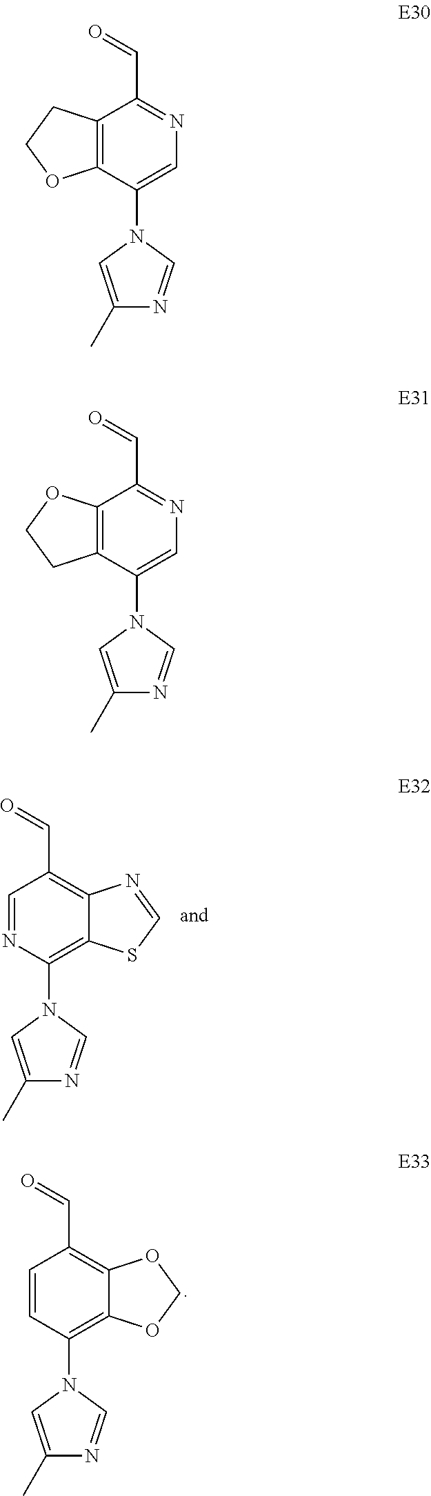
C1=NC(N2C=C(C)N=C2)=C2C(=C1C=O)N=CS2.C1=CC(N2C=C(C)N=C2)=C2C(=C1C=O)OCO2.C12=C(C(N3C=C(C)N=C3)=CN=C1C=O)OCC2.C12=C(C(N3C=C(C)N=C3)=CN=C1C=O)CCO2
